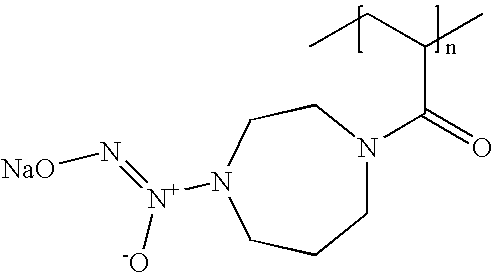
C(=O)(C(CC)C)N1CCCN([N+](=N[NaO])[-O])CC1
